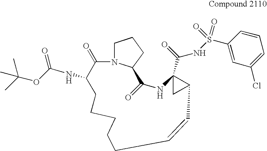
C1N2C(CC1)C(=O)NC1(C(NS(C3=CC(Cl)=CC=C3)(=O)=O)=O)CC1C=CCCCCCC(NC(OC(C)(C)C)=O)C2=O
